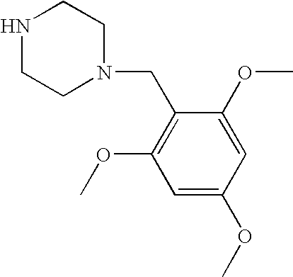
C1NCCN(CC2=C(OC)C=C(OC)C=C2OC)C1
